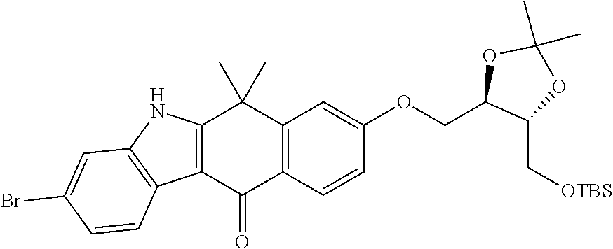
C12=C(C(=O)C3=C(C1(C)C)C=C(OCC1C(C[OTBS])OC(C)(C)O1)C=C3)C1=C(N2)C=C(Br)C=C1
